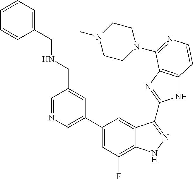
C1=C(C2=CC(F)=C3C(=C2)C(C2=NC4=C(N2)C=CN=C4N2CCN(C)CC2)=NN3)C=C(CNCC2=CC=CC=C2)C=N1
